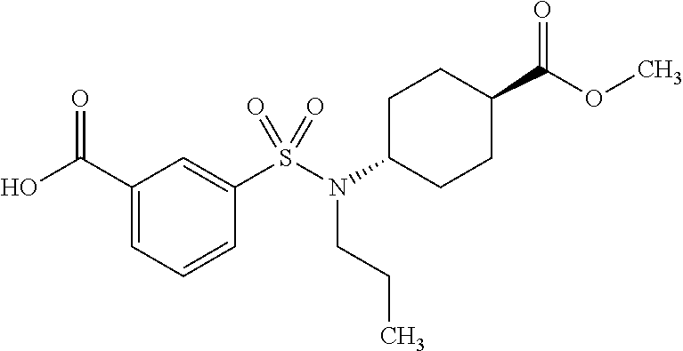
C1(C(=O)O)=CC=CC(S(=O)(N(C2CCC(C(=O)OC)CC2)CCC)=O)=C1
